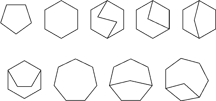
C1CCCC1.C1CCCCC1.C1CC2CCC1CC2.C1CCC2CC1C2.C1CC2CCC1C2.C12CCCC(C1)CC2.C1CCCCCC1.C1CC2CCCC1C2.C1CCC2CC(C1)C2
